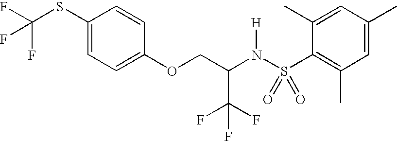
C1(SC(F)(F)F)=CC=C(OCC(N(S(C2=C(C)C=C(C)C=C2C)(=O)=O)[H])C(F)(F)F)C=C1
